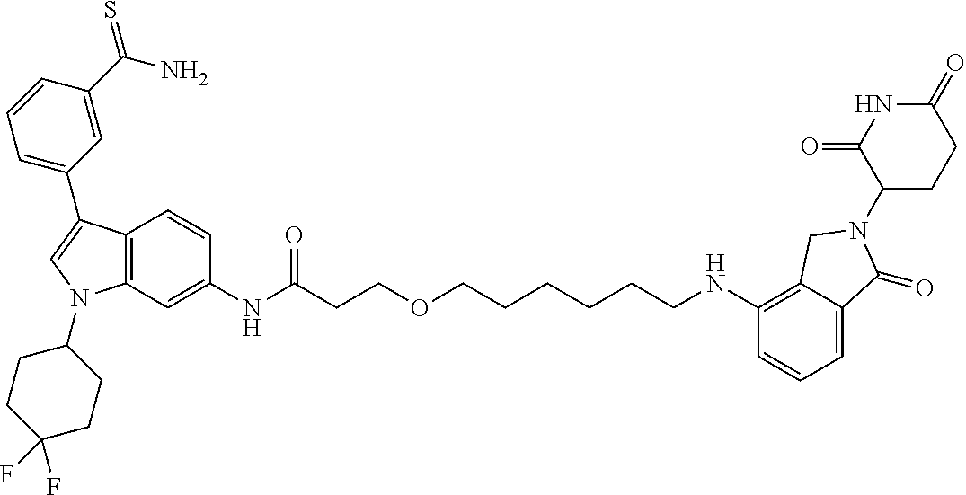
C12=C(C=C(NC(=O)CCOCCCCCCNC3=C4C(=CC=C3)C(=O)N(C3CCC(=O)NC3=O)C4)C=C1)N(C1CCC(F)(F)CC1)C=C2C1=CC=CC(C(N)=S)=C1
